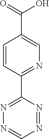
C1=CC(C2=NN=CN=N2)=NC=C1C(=O)O
